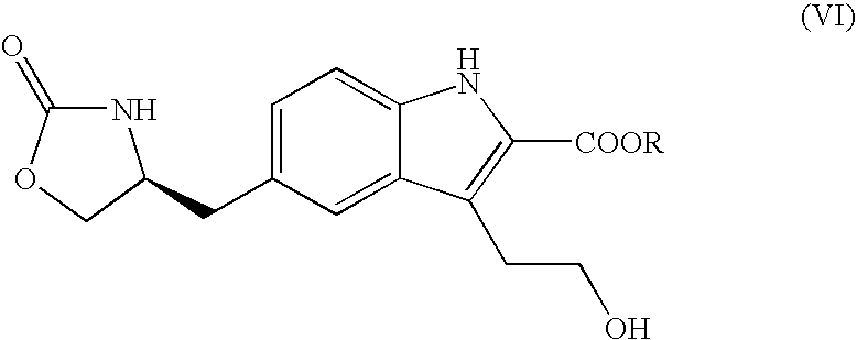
C1=C(CC2NC(=O)OC2)C=C2C(=C1)NC([COOR])=C2CCO
